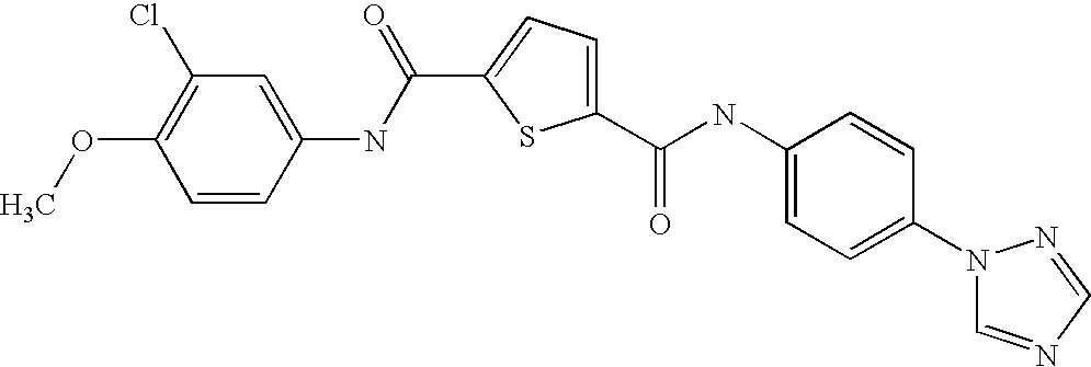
C1(C(NC2=CC=C(N3C=NC=N3)C=C2)=O)=CC=C(C(NC2=CC(Cl)=C(OC)C=C2)=O)S1
